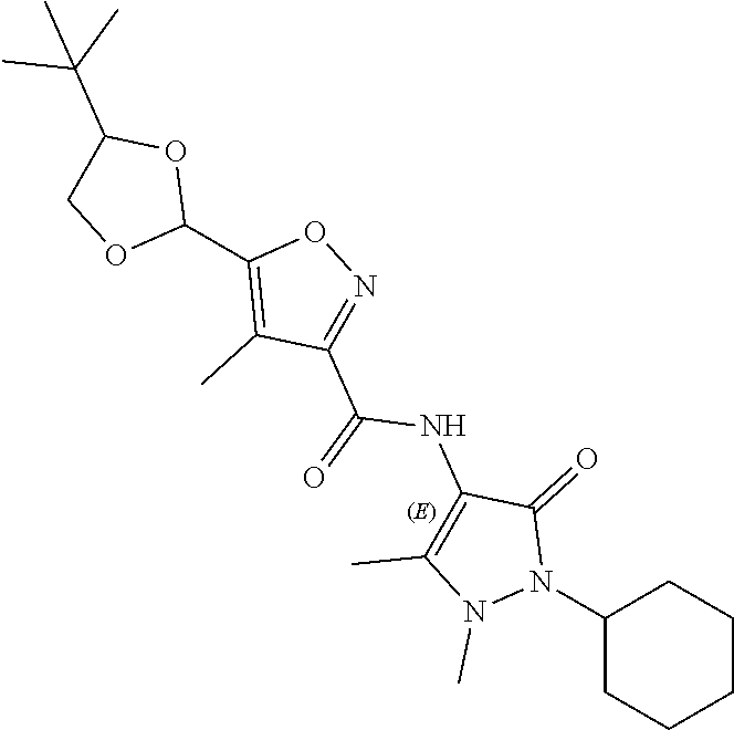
C1(C2=C(C)C(C(=O)NC3=C(C)N(C)N(C4CCCCC4)C3=O)=NO2)OC(C(C)(C)C)CO1
